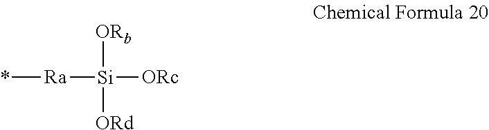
*[Ra][Si]([ORc])([ORb])[ORd]
